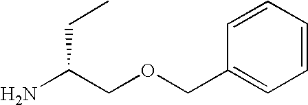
C1=CC=CC=C1COCC(N)CC
